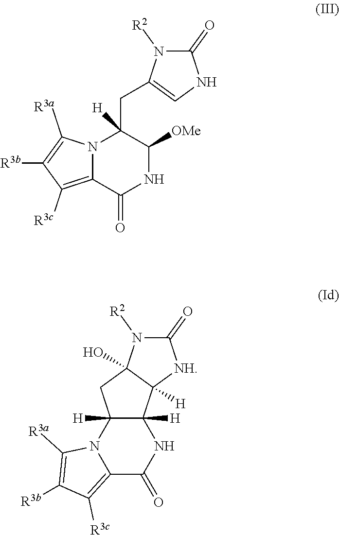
N12C(=C([R3c])C([R3b])=C1[R3a])C(=O)NC([OMe])C2(CC1=CNC(=O)N1[R2])[H].C12=C([R3c])C([R3b])=C([R3a])N1C1([H])C([H])(NC2=O)C2([H])C(O)(C1)N([R2])C(=O)[NH]2
